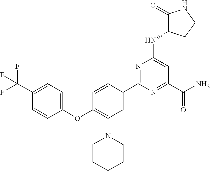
C1(C2=CC(N3CCCCC3)=C(OC3=CC=C(C(F)(F)F)C=C3)C=C2)=NC(NC2C(=O)NCC2)=CC(C(N)=O)=N1
